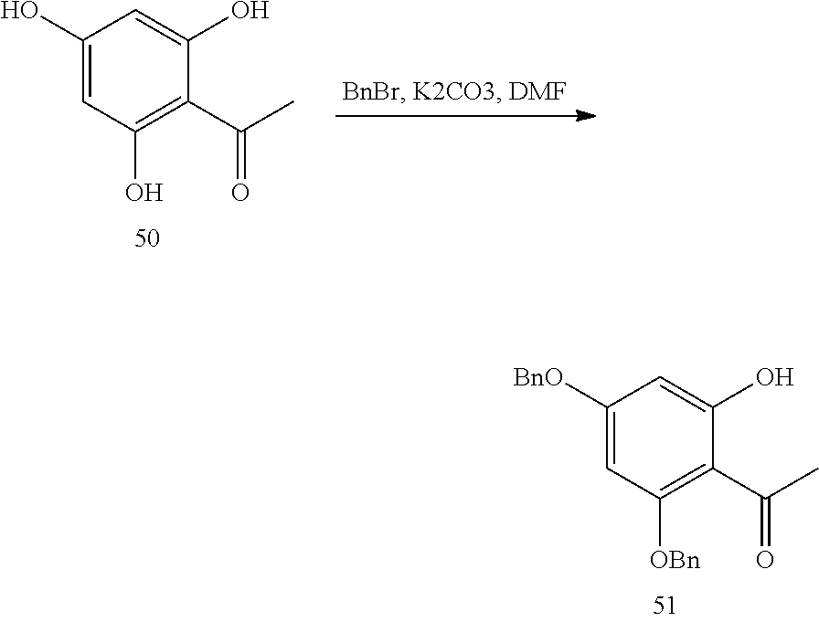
C1(O)=CC(O)=C(C(C)=O)C(O)=C1.C1([BnO])=CC([OBn])=C(C(C)=O)C(O)=C1
